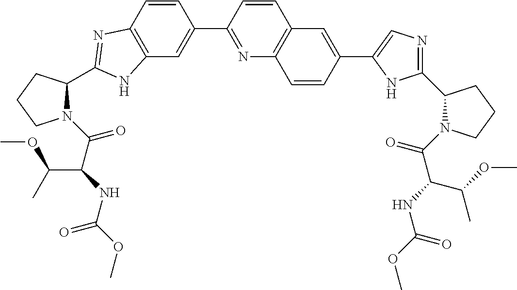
C12=C(C=CC(C3=NC4=C(C=C3)C=C(C3=CN=C(C5N(C(C(NC(OC)=O)C(OC)C)=O)CCC5)N3)C=C4)=C1)N=C(C1CCCN1C(C(NC(OC)=O)C(OC)C)=O)N2
